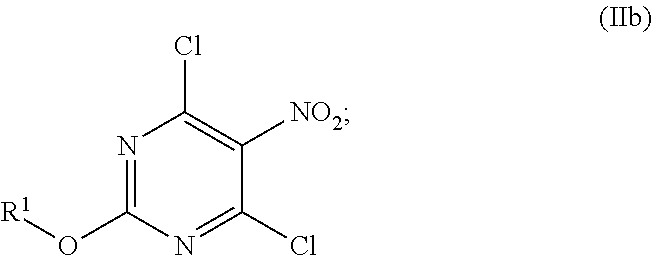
N1=C(O[R1])N=C(Cl)C([NO2])=C1Cl
